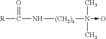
[R]C(=O)N[(CH2)x]N(C)(C)->O
